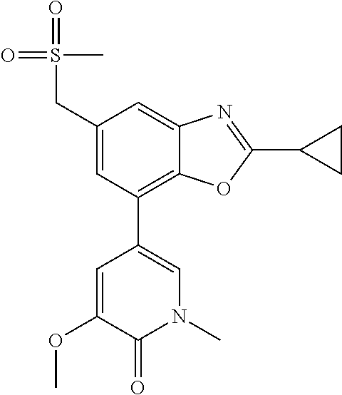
O(C1=CC(C2=C3C(=CC(CS(=O)(C)=O)=C2)N=C(C2CC2)O3)=CN(C)C1=O)C
